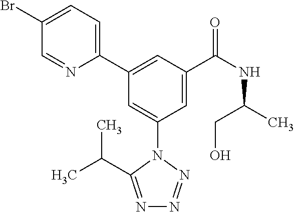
C1=C(Br)C=NC(C2=CC(C(NC(C)CO)=O)=CC(N3C(C(C)C)=NN=N3)=C2)=C1
